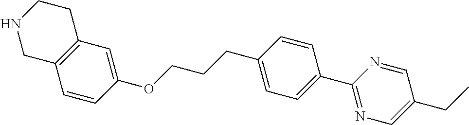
C1=CC(OCCCC2=CC=C(C3=NC=C(CC)C=N3)C=C2)=CC2=C1CNCC2
